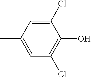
CC1=CC(Cl)=C(O)C(Cl)=C1
